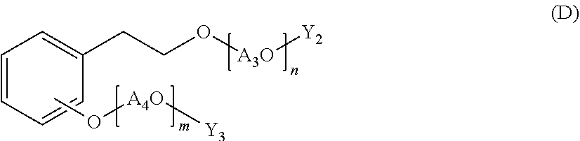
C(CC1=CC=CC=C1)O[A3O][Y2].CO[A4O][Y3]
